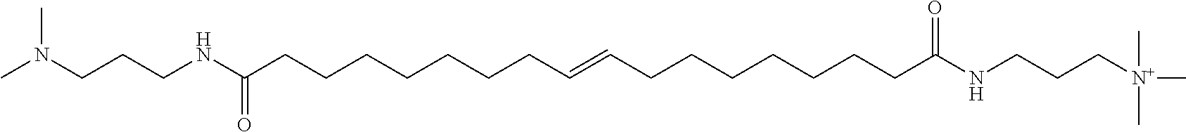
N(CCCNC(CCCCCCCC=CCCCCCCCC(NCCC[N+](C)(C)C)=O)=O)(C)C
